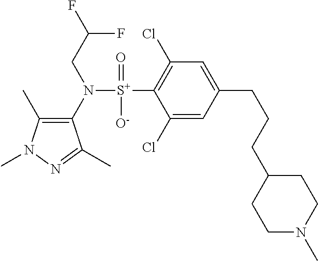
C1(C)=C(N([S+](C2=C(Cl)C=C(CCCC3CCN(C)CC3)C=C2Cl)(=O)[O-])CC(F)F)C(C)=NN1C
